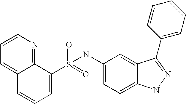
C12=CC=CN=C1C(S(=O)(=O)NC1=CC=C3C(=C1)C(C1=CC=CC=C1)=NN3)=CC=C2
